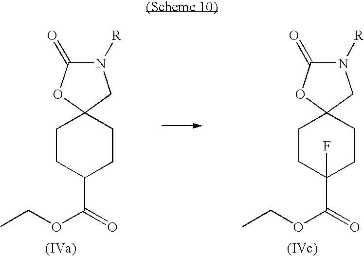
C12(CCC(C(OCC)=O)CC1)CN([R])C(=O)O2.C12(CCC(C(OCC)=O)(F)CC1)CN([R])C(=O)O2
